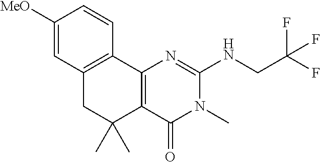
C1([MeO])=CC2=C(C=C1)C1=C(C(C)(C)C2)C(=O)N(C)C(NCC(F)(F)F)=N1
